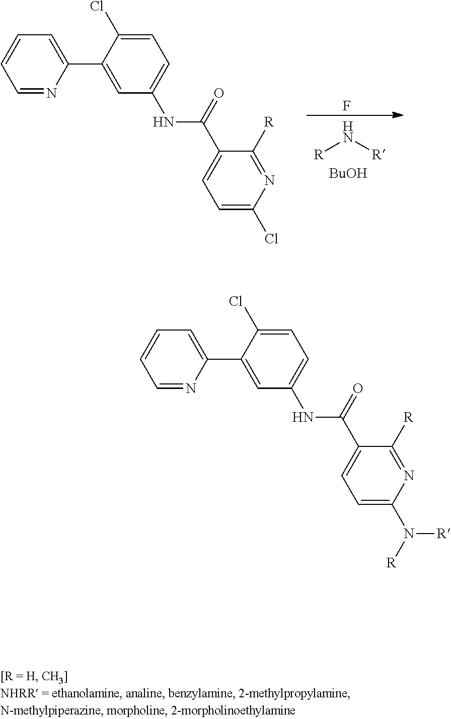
C1=NC(C2=CC(NC(C3=CC=C(Cl)N=C3[R])=O)=CC=C2Cl)=CC=C1.[R]N[R].F.[BuOH].C1=NC(C2=CC(NC(C3=CC=C(N([R])[R])N=C3[R])=O)=CC=C2Cl)=CC=C1
